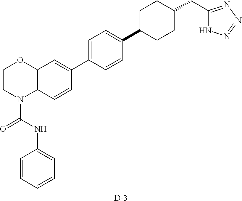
C1=C(C2=CC=C(C3CCC(CC4=NN=NN4)CC3)C=C2)C=CC2=C1OCCN2C(=O)NC1=CC=CC=C1.[D]
